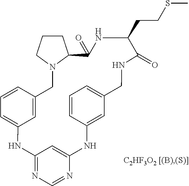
C1=CC2=CC(=C1)NC1=NC=NC(=C1)NC1=CC(=CC=C1)CNC(=O)C(CCSC)NC(=O)C1N(C2)CCC1
